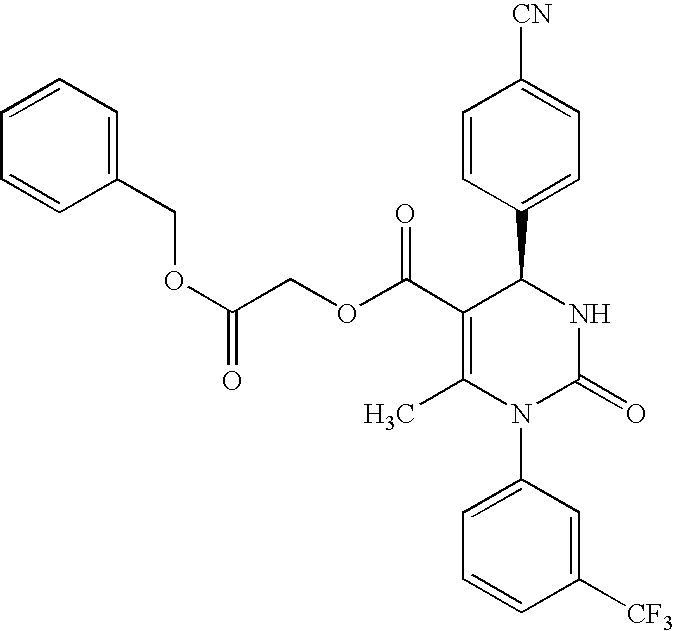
C(COC(C1=C(C)N(C2=CC=CC([CF3])=C2)C(=O)NC1C1=CC=C([CN])C=C1)=O)(OCC1=CC=CC=C1)=O
